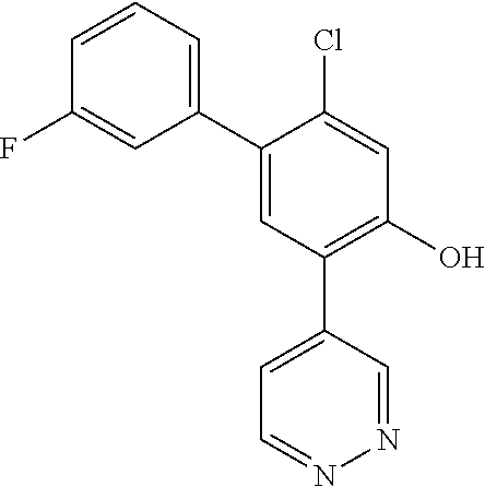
C1=CC(F)=CC(C2=CC(C3=CC=NN=C3)=C(O)C=C2Cl)=C1
